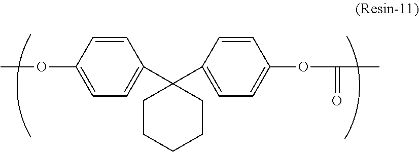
C1(OC)=CC=C(C2(C3=CC=C(OC(C)=O)C=C3)CCCCC2)C=C1
